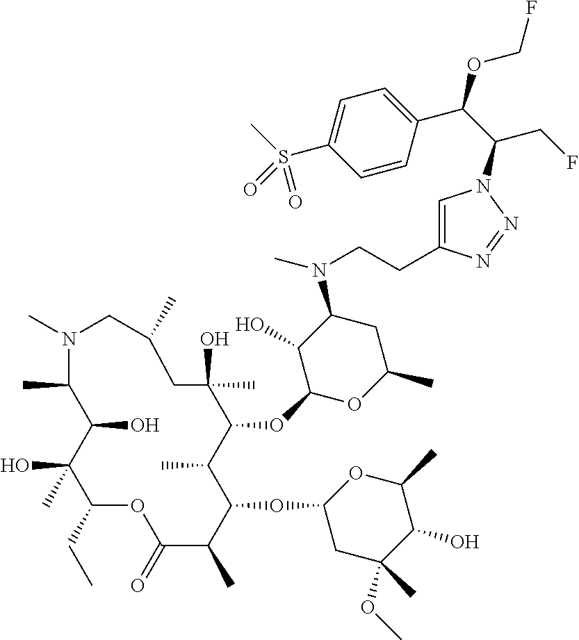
C1(N(CCC2=CN(C(C(C3=CC=C(S(C)(=O)=O)C=C3)OCF)CF)N=N2)C)C(O)C(OC2C(C)C(OC3CC(C)(OC)C(O)C(C)O3)C(C)C(=O)OC(CC)C(O)(C)C(O)C(C)N(C)CC(C)CC2(O)C)OC(C)C1
